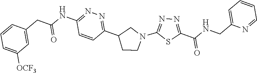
C1=CC(CC(=O)NC2=NN=C(C3CCN(C4=NN=C(C(=O)NCC5=CC=CC=N5)S4)C3)C=C2)=CC([OCF3])=C1
